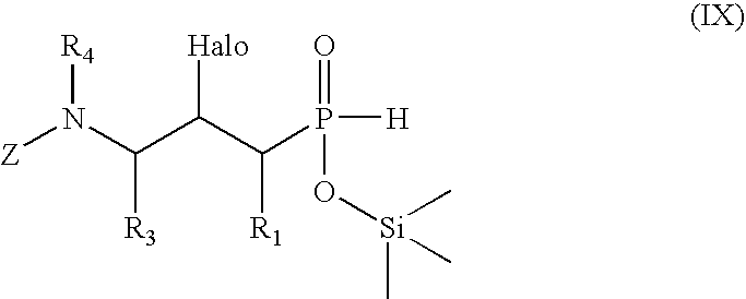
N(C(C(C(P([H])(=O)O[Si](C)(C)C)[R1])[Halo])[R3])([Z])[R4]
